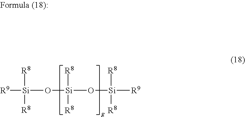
[R9][Si]([R8])([R8])O[Si](O[Si]([R9])([R8])[R8])([R8])[R8]
